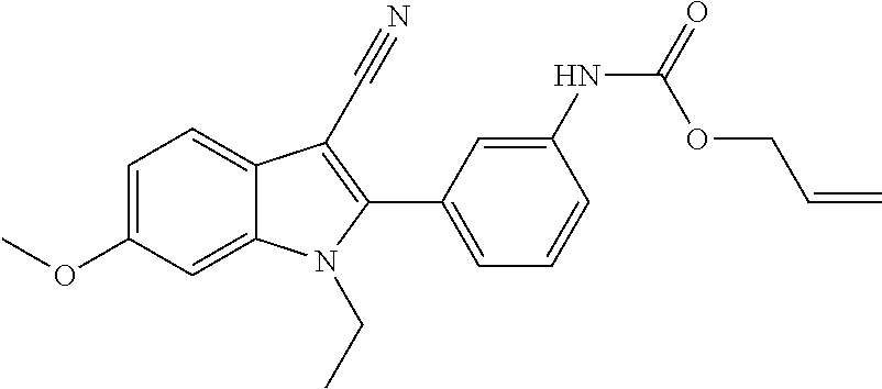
C1=C(OC)C=C2C(=C1)C(C#N)=C(C1=CC=CC(NC(OCC=C)=O)=C1)N2CC
